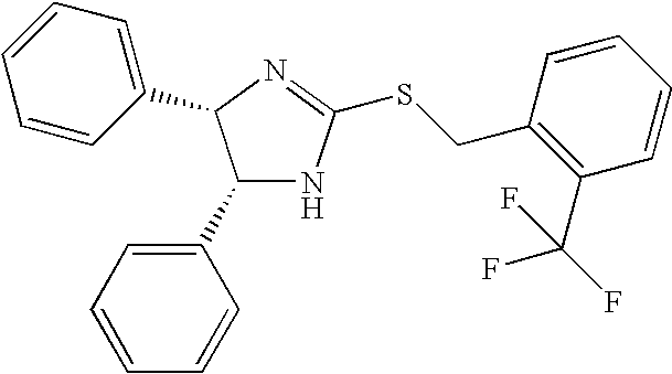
C1(C2=CC=CC=C2)NC(SCC2=C(C(F)(F)F)C=CC=C2)=NC1C1=CC=CC=C1
